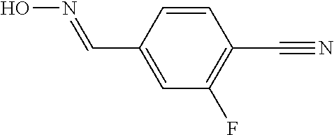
C1=CC(C=NO)=CC(F)=C1C#N
